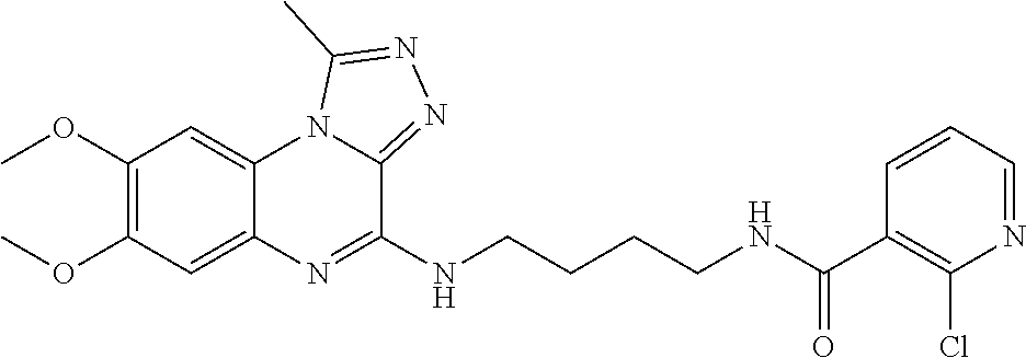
C1(OC)=C(OC)C=C2C(=C1)N1C(=NN=C1C)C(NCCCCNC(C1=C(Cl)N=CC=C1)=O)=N2
